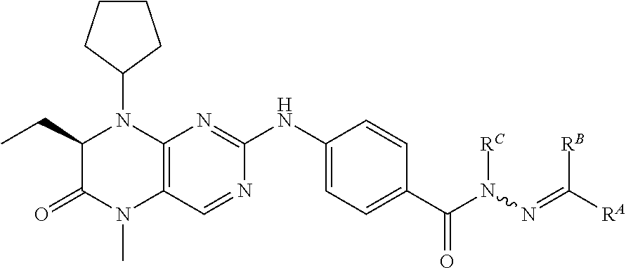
C1(CC)C(=O)N(C)C2=C(N1C1CCCC1)N=C(NC1=CC=C(C(N(N=C([RA])[RB])[RC])=O)C=C1)N=C2
